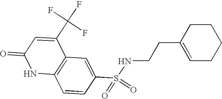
C12=C(C=C(S(=O)(=O)NCCC3=CCCCC3)C=C1)C(C(F)(F)F)=CC(=O)N2
